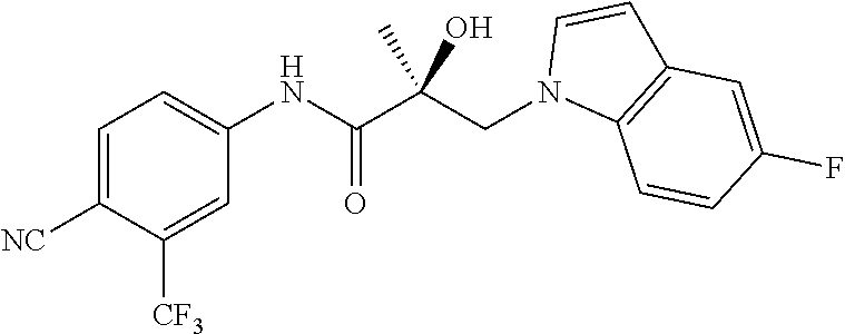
C1=C(NC(C(CN2C3=C(C=C2)C=C(F)C=C3)(C)O)=O)C=C([CF3])C([NC])=C1
